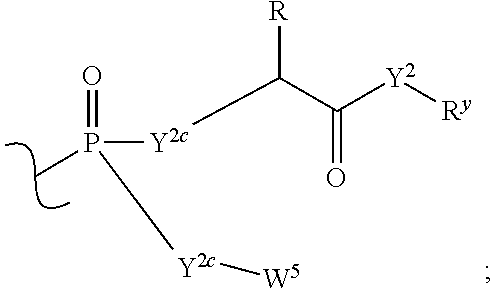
[Y2c](C(C([Y2][Ry])=O)[R])P(=O)([Y2c][W5])C
